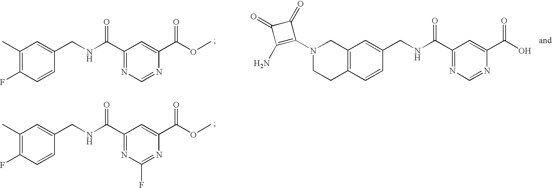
C1(C)=C(F)C=CC(CNC(C2=NC=NC(C(OC)=O)=C2)=O)=C1.C12=C(C=CC(CNC(C3=NC=NC(C(O)=O)=C3)=O)=C1)CCN(C1=C(N)C(=O)C1=O)C2.C1(C)=C(F)C=CC(CNC(C2=NC(F)=NC(C(OC)=O)=C2)=O)=C1
